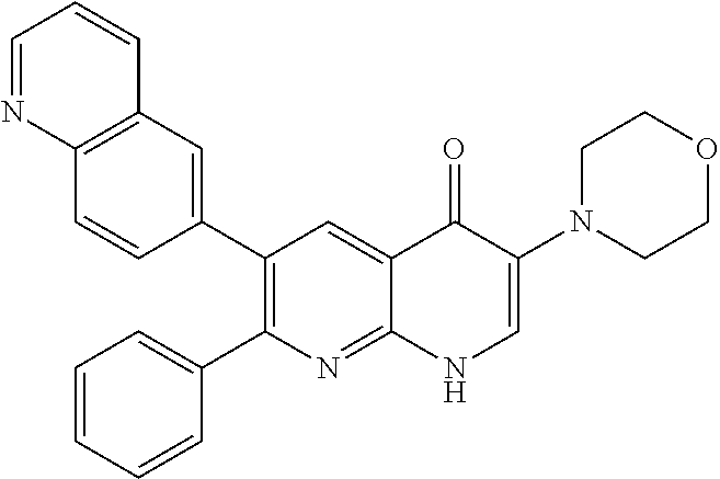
C12=C(C=C(C3=C(C4=CC=CC=C4)N=C4C(=C3)C(=O)C(N3CCOCC3)=CN4)C=C1)C=CC=N2
